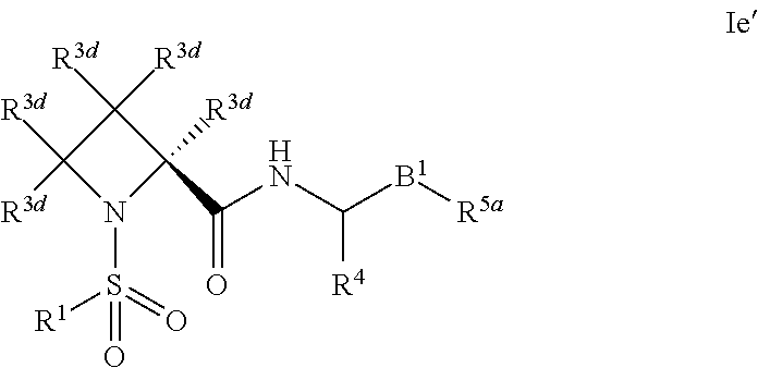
C1([R3d])([R3d])C([R3d])([R3d])N(S(=O)([R1])=O)C1(C(NC([B1][R5a])[R4])=O)[R3d]
